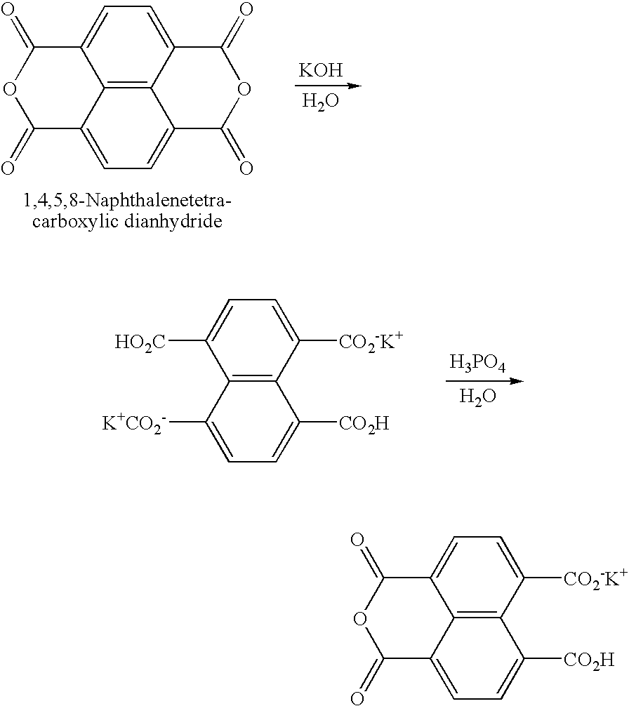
C12=CC=C3C4=C1C(=CC=C4C(=O)OC3=O)C(=O)OC2=O.[KOH].O.C12=C(C([CO2-K+])=CC=C1[HO2C])C([CO2H])=CC=C2[K+CO2-].[H3PO4].O.C12=CC=C([CO2-K+])C3=C1C(=CC=C3[CO2H])C(=O)OC2=O
